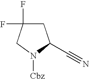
C1C(F)(F)CN([Cbz])C1C#N
